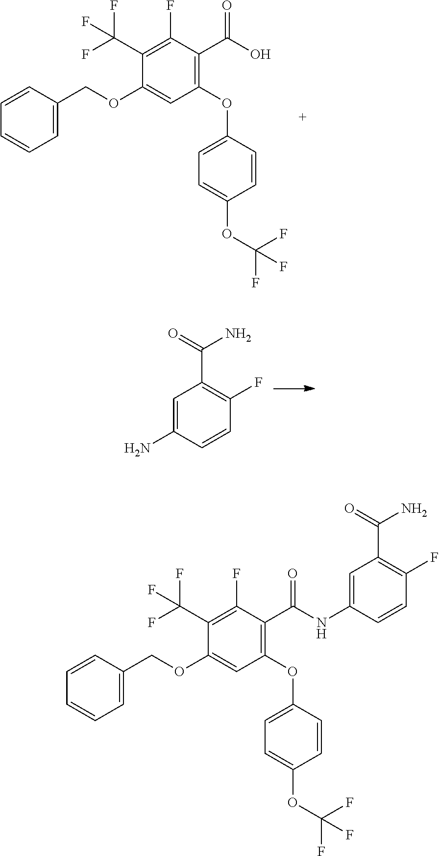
C1=CC(COC2=CC(OC3=CC=C(OC(F)(F)F)C=C3)=C(C(=O)O)C(F)=C2C(F)(F)F)=CC=C1.C1=C(N)C=CC(F)=C1C(=O)N.C1=CC(COC2=CC(OC3=CC=C(OC(F)(F)F)C=C3)=C(C(=O)NC3=CC(C(=O)N)=C(F)C=C3)C(F)=C2C(F)(F)F)=CC=C1
